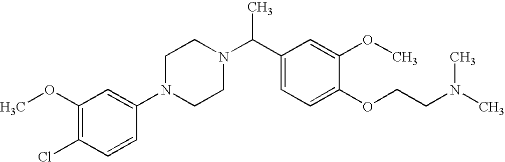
C1(OC)=C(Cl)C=CC(N2CCN(C(C3=CC=C(OCCN(C)C)C(OC)=C3)C)CC2)=C1
